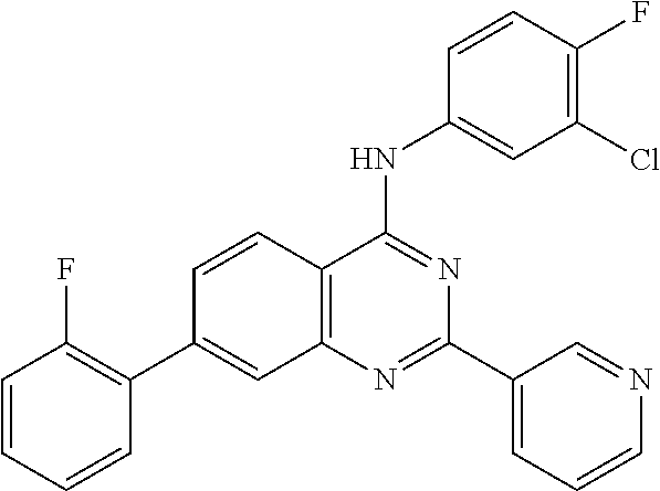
C12=C(N=C(C3=CC=CN=C3)N=C1NC1=CC(Cl)=C(F)C=C1)C=C(C1=C(F)C=CC=C1)C=C2
